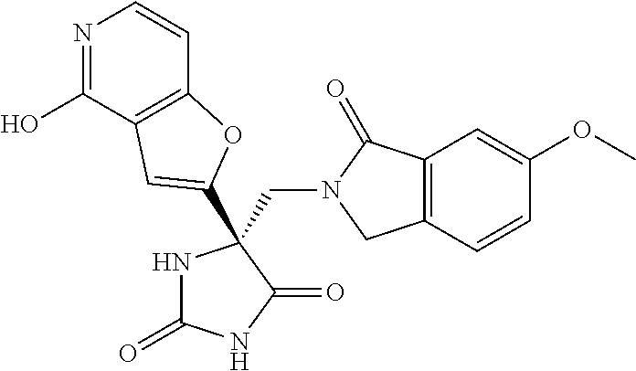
C(N1CC2=C(C1=O)C=C(OC)C=C2)C1(C2=CC3=C(C=CN=C3O)O2)NC(=O)NC1=O
